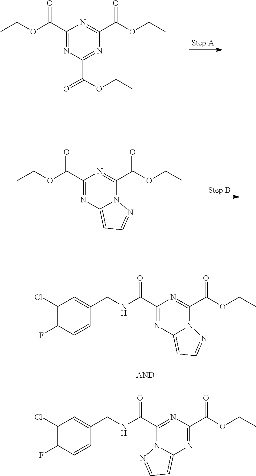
C1(C(OCC)=O)=NC(C(=O)OCC)=NC(C(OCC)=O)=N1.C1(C(OCC)=O)=NC2=CC=NN2C(C(OCC)=O)=N1.C1(C(NCC2=CC(Cl)=C(F)C=C2)=O)=NC2=CC=NN2C(C(OCC)=O)=N1.C1(C(OCC)=O)=NC2=CC=NN2C(C(NCC2=CC(Cl)=C(F)C=C2)=O)=N1
